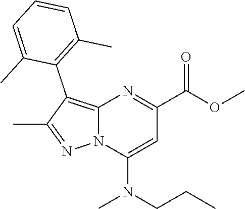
C12=C(C3=C(C)C=CC=C3C)C(C)=NN1C(N(C)CCC)=CC(C(OC)=O)=N2
